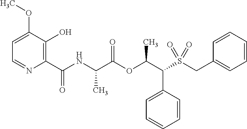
C1(C(=O)NC(C(OC(C(S(CC2=CC=CC=C2)(=O)=O)C2=CC=CC=C2)C)=O)C)=C(O)C(OC)=CC=N1
